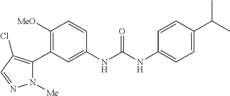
C1([OMe])=C(C2=C(Cl)C=NN2[Me])C=C(NC(=O)NC2=CC=C(C(C)C)C=C2)C=C1
